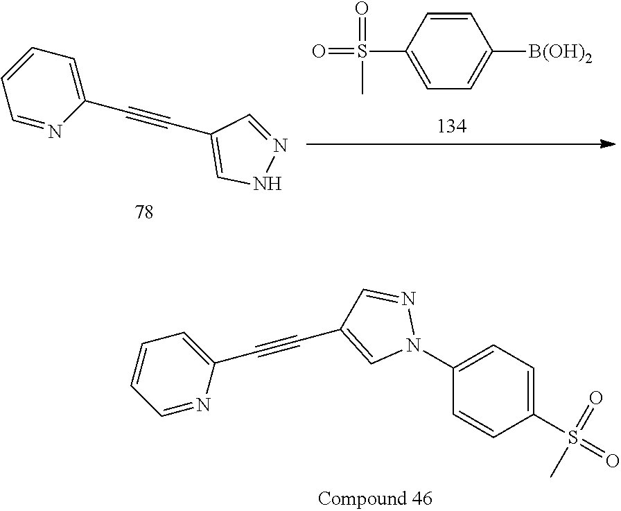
C1=NC(C#CC2=CN(C3=CC=C(S(=O)(=O)C)C=C3)N=C2)=CC=C1.C1=NC(C#CC2=CNN=C2)=CC=C1.O=S(=O)(C)C1=CC=C([B(OH)2])C=C1
